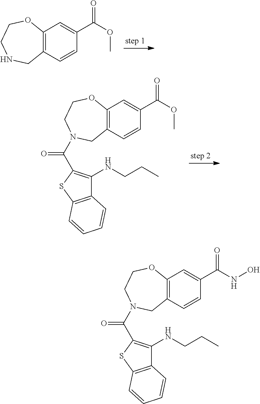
C12=C(C=CC(C(OC)=O)=C1)CNCCO2.C12=C(C=CC(C(OC)=O)=C1)CN(C(=O)C1=C(NCCC)C3=C(S1)C=CC=C3)CCO2.C12=C(C=CC(C(NO)=O)=C1)CN(C(=O)C1=C(NCCC)C3=C(S1)C=CC=C3)CCO2
